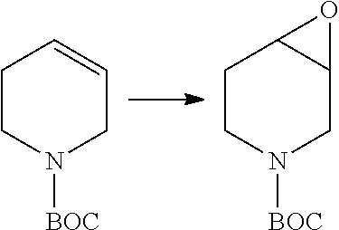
C1CN([BOC])CC=C1.C1CN([BOC])CC2C1O2
